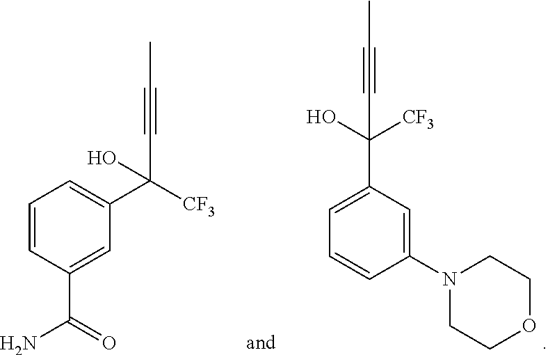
CC#CC(O)([CF3])C1=CC=CC(N2CCOCC2)=C1.CC#CC(O)(C1=CC=CC(C(N)=O)=C1)[CF3]
